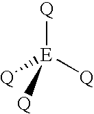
[Q][E]([Q])([Q])[Q]
